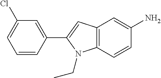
C1(Cl)=CC=CC(C2=CC3=C(N2CC)C=CC(N)=C3)=C1
